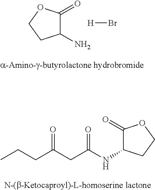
C1(N)C(=O)OCC1.[H]Br.C1(=O)C(NC(CC(CCC)=O)=O)CCO1
